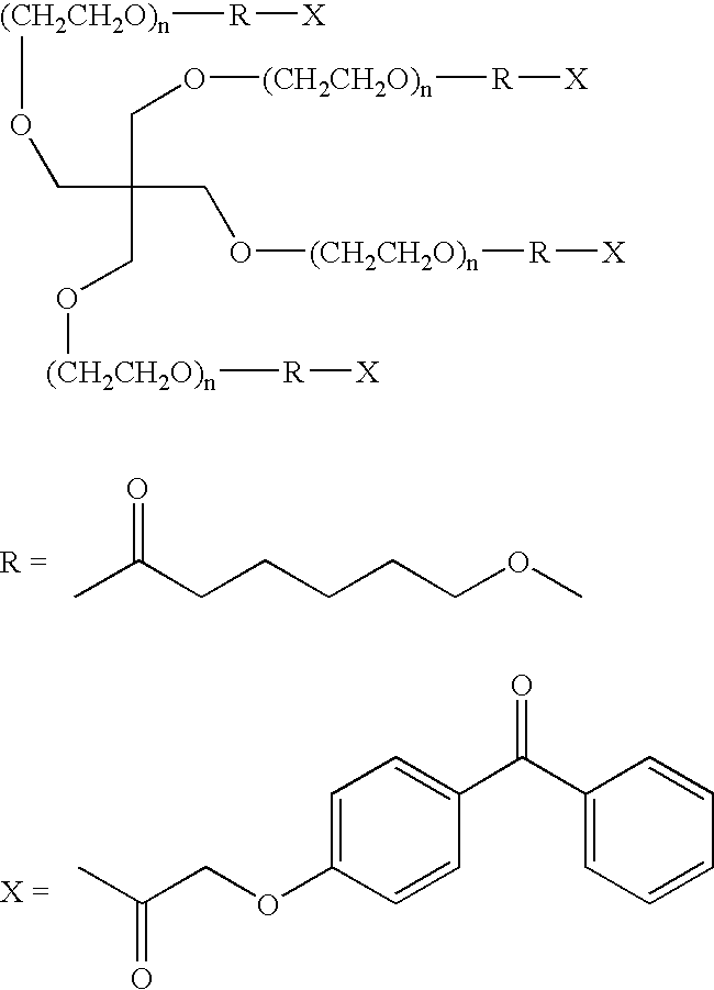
C(CCCCCOC)(C)=O.CC(COC1=CC=C(C(C2=CC=CC=C2)=O)C=C1)=O.C(C(CO[(CH2CH2O)n][R][X])(CO[(CH2CH2O)n][R][X])CO[(CH2CH2O)n][R][X])O[(CH2CH2O)n][R][X]
